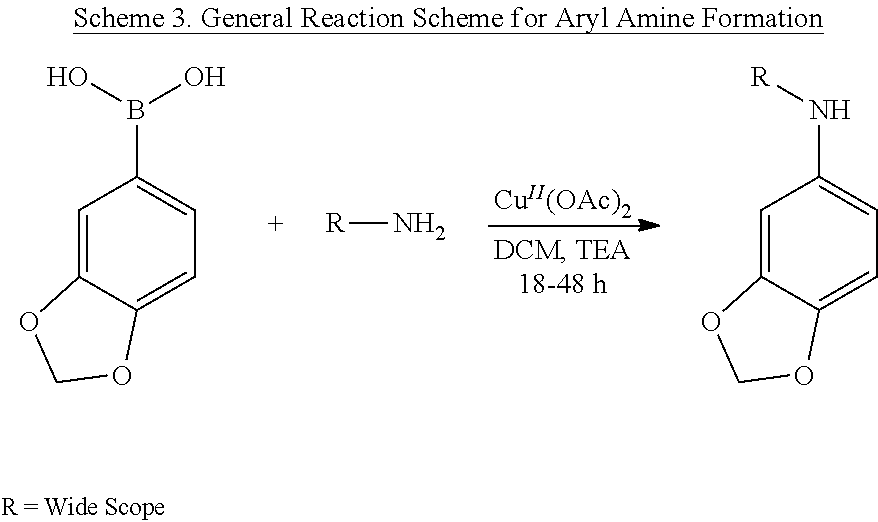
[CuII(OAc)2].C1=C2C(=CC=C1B(O)O)OCO2.[R]N.C1=C2C(=CC=C1N[R])OCO2
